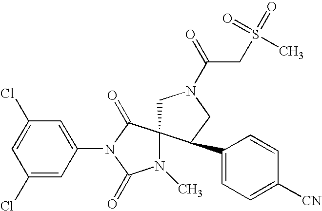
ClC1=CC(Cl)=CC(N2C(=O)C3(N(C)C2=O)CN(C(CS(=O)(=O)C)=O)CC3C2=CC=C([CN])C=C2)=C1
